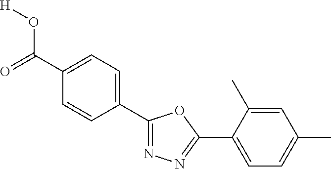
[H]OC(C1=CC=C(C2=NN=C(C3=CC=C(C)C=C3C)O2)C=C1)=O
